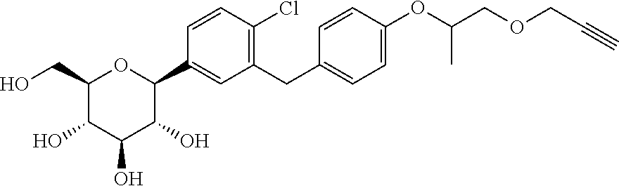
C1=CC(Cl)=C(CC2=CC=C(OC(C)COCC#C)C=C2)C=C1C1C(O)C(O)C(O)C(CO)O1
